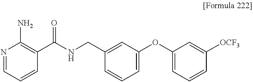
N1=CC=CC(C(NCC2=CC(OC3=CC=CC([OCF3])=C3)=CC=C2)=O)=C1N
